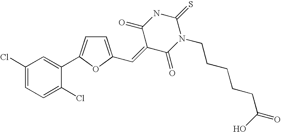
C1(Cl)=CC=C(Cl)C(C2=CC=C(C=C3C(=O)N(CCCCCC(O)=O)C(=S)NC3=O)O2)=C1
